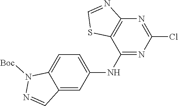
C12=C(N=C(Cl)N=C1NC1=CC=C3C(=C1)C=NN3[Boc])N=CS2
